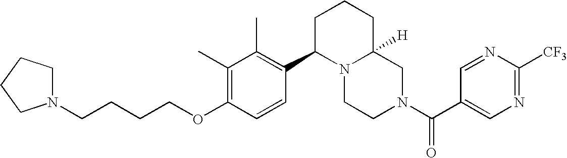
C(OC1=C(C)C(C)=C(C2N3C([H])(CN(C(=O)C4=CN=C([CF3])N=C4)CC3)CCC2)C=C1)CCCN1CCCC1
